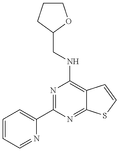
C1=CC=NC(C2=NC(NCC3CCCO3)=C3C(=N2)SC=C3)=C1
